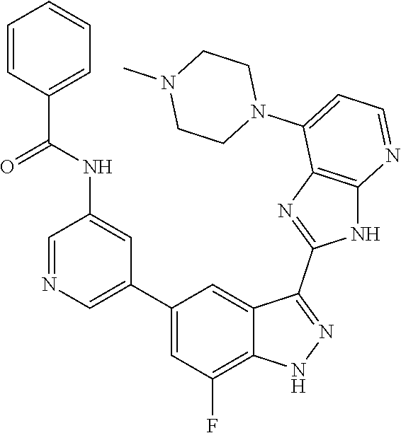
C1=NC=C(C2=CC(F)=C3C(=C2)C(C2=NC4=C(N2)N=CC=C4N2CCN(C)CC2)=NN3)C=C1NC(C1=CC=CC=C1)=O
